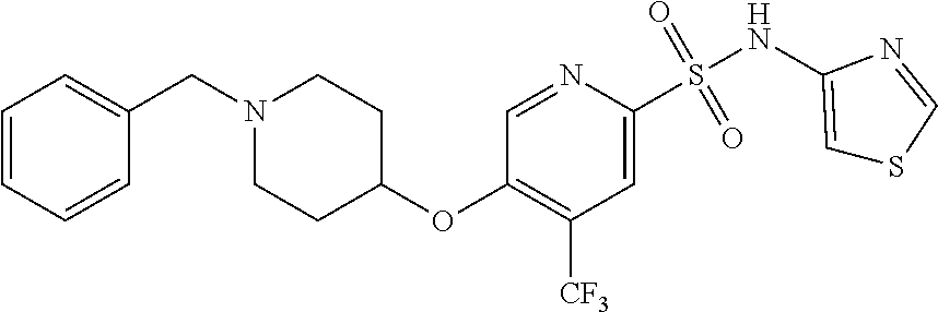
C1=CC=CC(CN2CCC(OC3=C([CF3])C=C(S(NC4=CSC=N4)(=O)=O)N=C3)CC2)=C1
